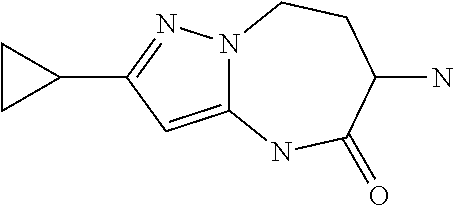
C12=CC(C3CC3)=NN1CCC(N)C(=O)N2
